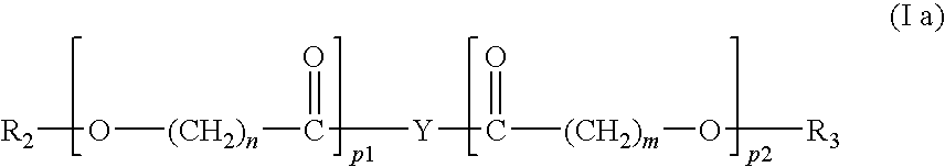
[R2]O[(CH2)n]C([Y]C(=O)[(CH2)m]O[R3])=O
